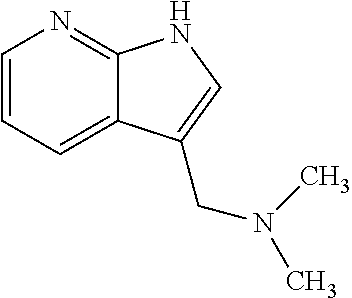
C1=CC=C2C(=N1)NC=C2CN(C)C
